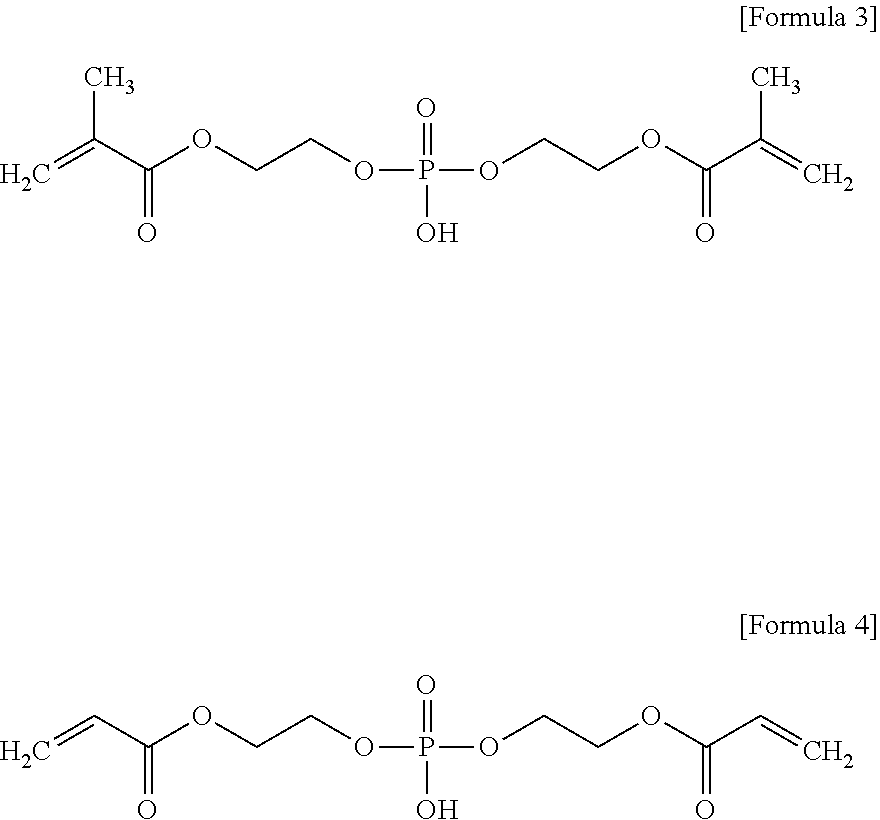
C=C(C(OCCOP(OCCOC(=O)C(=C)C)(O)=O)=O)C.C=CC(OCCOP(OCCOC(=O)C=C)(O)=O)=O
